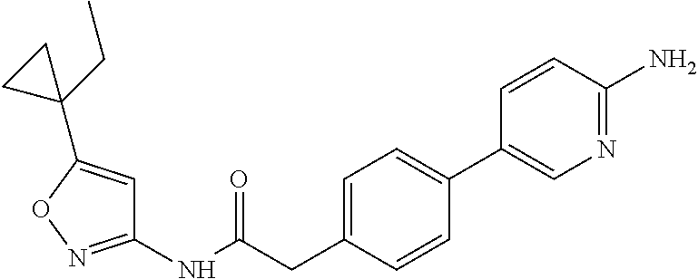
C1(NC(=O)CC2=CC=C(C3=CN=C(N)C=C3)C=C2)=NOC(C2(CC)CC2)=C1
